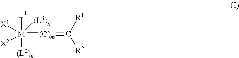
[(C)m](=[M]([L1])([(L2)k])([X2])([(L3)n])[X1])=C([R2])[R1]
